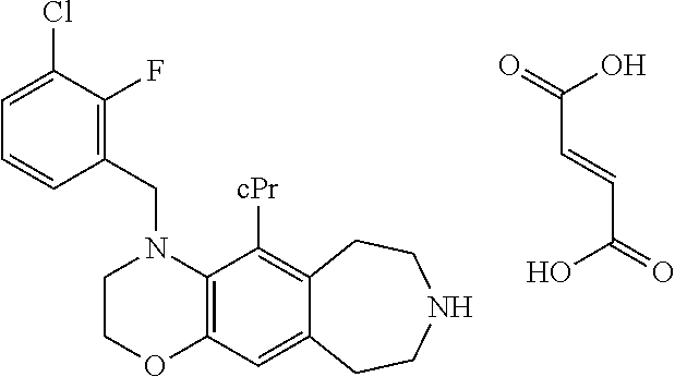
C(C=CC(=O)O)(=O)O.C1COC2=C(N1CC1=C(F)C(Cl)=CC=C1)C([cPr])=C1C(=C2)CCNCC1
